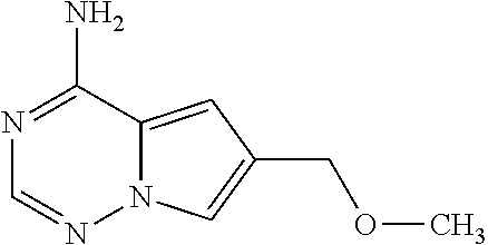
N1=C(N)C2=CC(COC)=CN2N=C1
